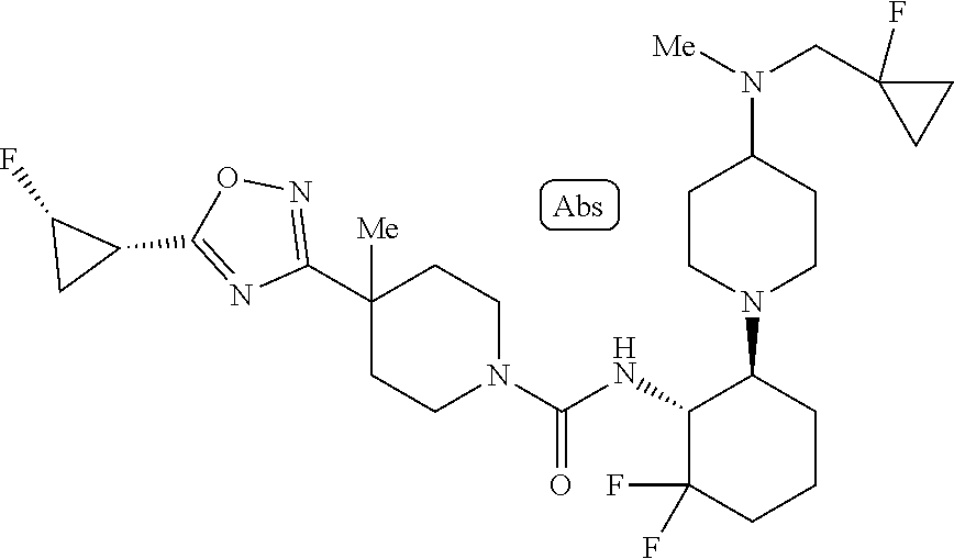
C1(C2([Me])CCN(C(=O)NC3C(F)(F)CCCC3N3CCC(N([Me])CC4(F)CC4)CC3)CC2)=NOC(C2C(F)C2)=N1
